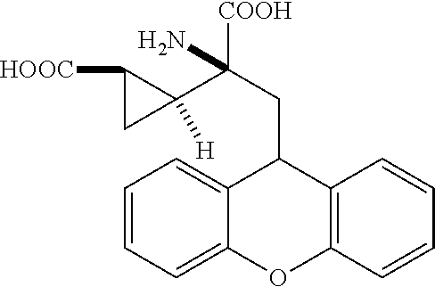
C1([HOOC])CC1([H])C(CC1C2=CC=CC=C2OC2=C1C=CC=C2)([COOH])N
